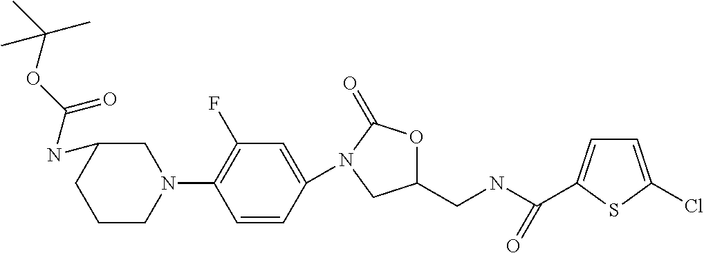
C1=C(N2C(=O)OC(CNC(=O)C3=CC=C(Cl)S3)C2)C=CC(N2CC(NC(OC(C)(C)C)=O)CCC2)=C1F
